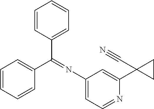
C1=C(C2(C#N)CC2)N=CC=C1N=C(C1=CC=CC=C1)C1=CC=CC=C1
